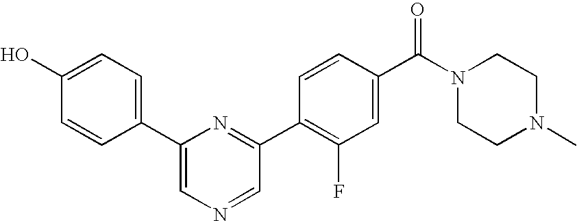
C1(O)=CC=C(C2=CN=CC(C3=C(F)C=C(C(N4CCN(C)CC4)=O)C=C3)=N2)C=C1
